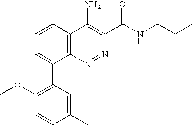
C1=CC(C)=CC(C2=CC=CC3=C2N=NC(C(NCCC)=O)=C3N)=C1OC
